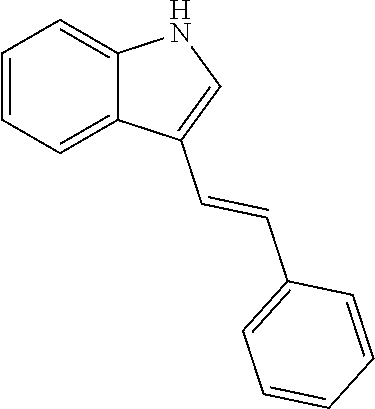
C1=CC=C2C(=C1)NC=C2C=CC1=CC=CC=C1
